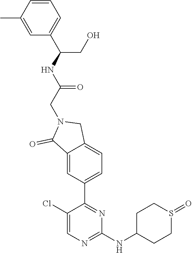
C1=C(C)C=CC=C1C(NC(CN1C(=O)C2=CC(C3=NC(NC4CCS(=O)CC4)=NC=C3Cl)=CC=C2C1)=O)CO
